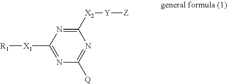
N1=C([X1][R1])N=C([X2][Y][Z])N=C1[Q]
